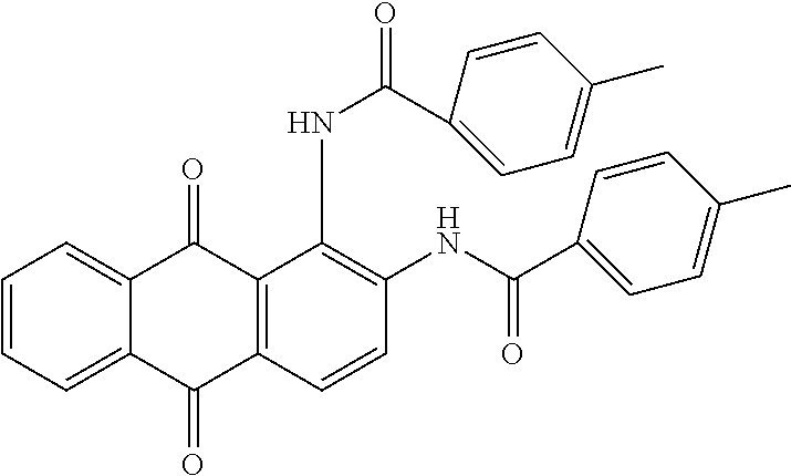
C1=CC=C2C(=C1)C(=O)C1=C(C2=O)C=CC(NC(C2=CC=C(C)C=C2)=O)=C1NC(=O)C1=CC=C(C)C=C1
